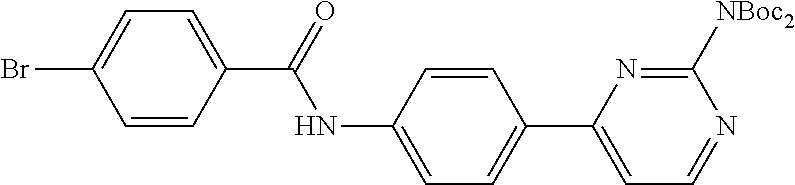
C1=CC(C(=O)NC2=CC=C(C3=CC=NC([NBoc2])=N3)C=C2)=CC=C1Br
